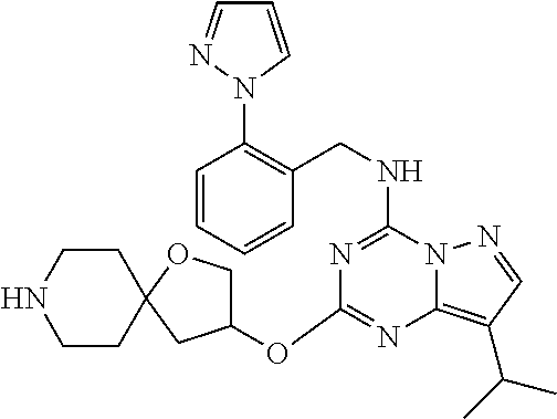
C1=CC=CC(CNC2=NC(OC3COC4(C3)CCNCC4)=NC3=C(C(C)C)C=NN23)=C1N1C=CC=N1
